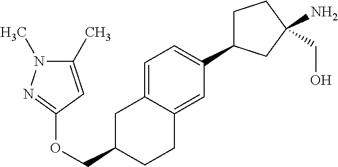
O(CC1CC2=CC=C(C3CCC(N)(CO)C3)C=C2CC1)C1=NN(C)C(C)=C1
